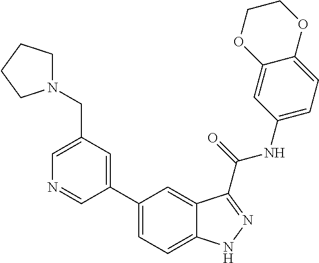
C1(CN2CCCC2)=CN=CC(C2=CC=C3C(=C2)C(C(NC2=CC=C4C(=C2)OCCO4)=O)=NN3)=C1
